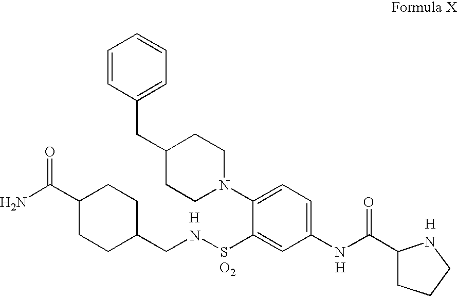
[H].[H].NC(C1CCC(CNSC2=CC(NC(C3CCCN3)=O)=CC=C2N2CCC(CC3=CC=CC=C3)CC2)CC1)=O.[H].[O2]
